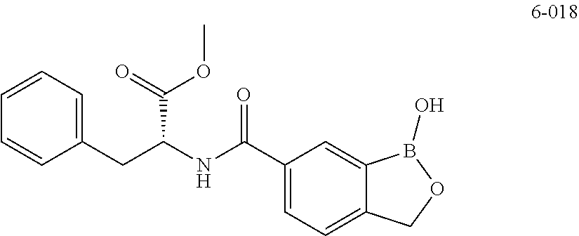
C1=CC(CC(NC(C2=CC=C3C(=C2)B(O)OC3)=O)C(=O)OC)=CC=C1
